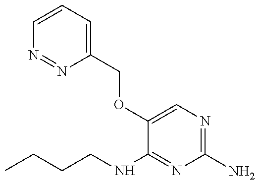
CCCCNC1=NC(N)=NC=C1OCC1=CC=CN=N1
